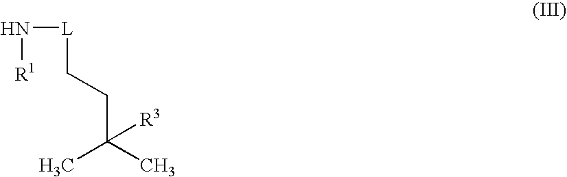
N([L]CCC(C)(C)[R3])[R1]
